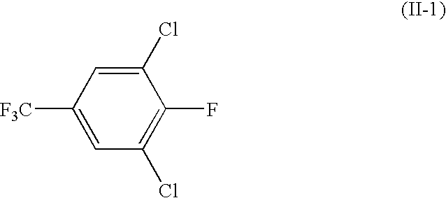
C1(Cl)=CC([F3C])=CC(Cl)=C1F
